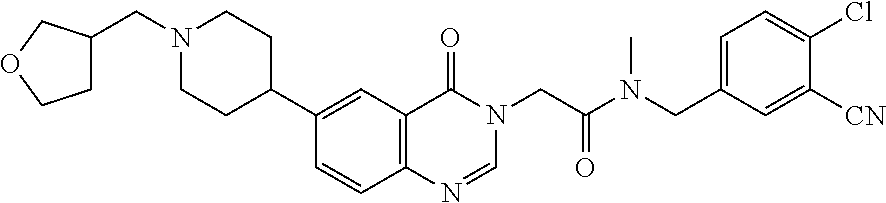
C1=CC2=C(C=C1C1CCN(CC3CCOC3)CC1)C(=O)N(CC(N(CC1=CC=C(Cl)C([CN])=C1)C)=O)C=N2
